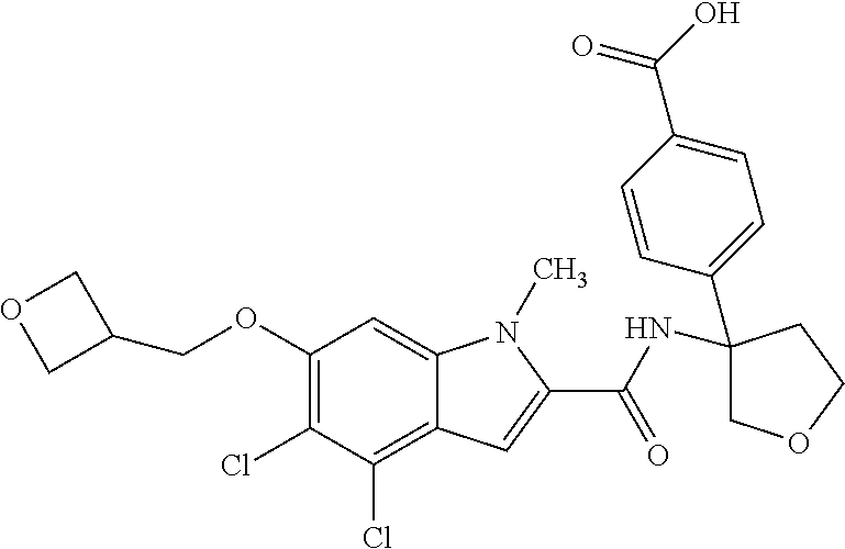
C1(OCC2COC2)=C(Cl)C(Cl)=C2C(=C1)N(C)C(C(NC1(C3=CC=C(C(=O)O)C=C3)COCC1)=O)=C2
